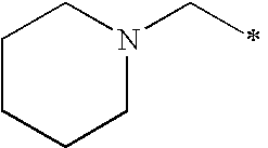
C1CCCN(CC)C1
